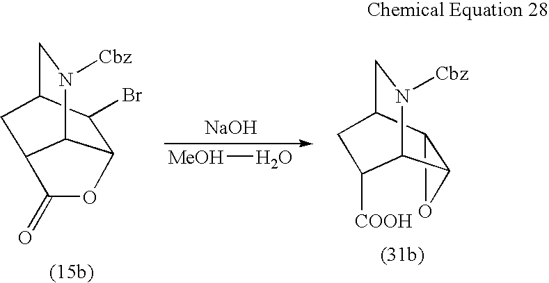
C12OC1C1N([Cbz])CC2CC1[COOH].[NaOH].[MeOH]O.C12C(Br)C3CN([Cbz])C1C(C3)C(=O)O2
